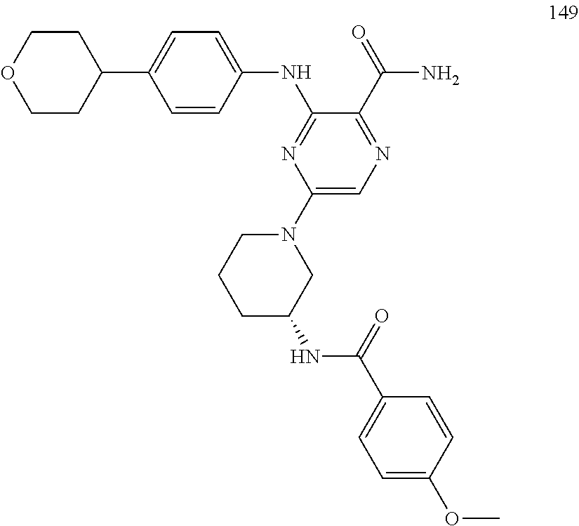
C1=CC(NC2=NC(N3CCCC(NC(C4=CC=C(OC)C=C4)=O)C3)=CN=C2C(=O)N)=CC=C1C1CCOCC1
